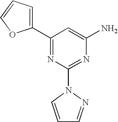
C1(C2=CC=CO2)=NC(N2C=CC=N2)=NC(N)=C1
